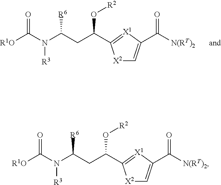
C1=C(C([N(RT)2])=O)[X1]=C(C(CC([R6])N(C([R1O])=O)[R3])O[R2])[X2]1.C1=C(C([N(RT)2])=O)[X1]=C(C(CC([R6])N(C([R1O])=O)[R3])O[R2])[X2]1
